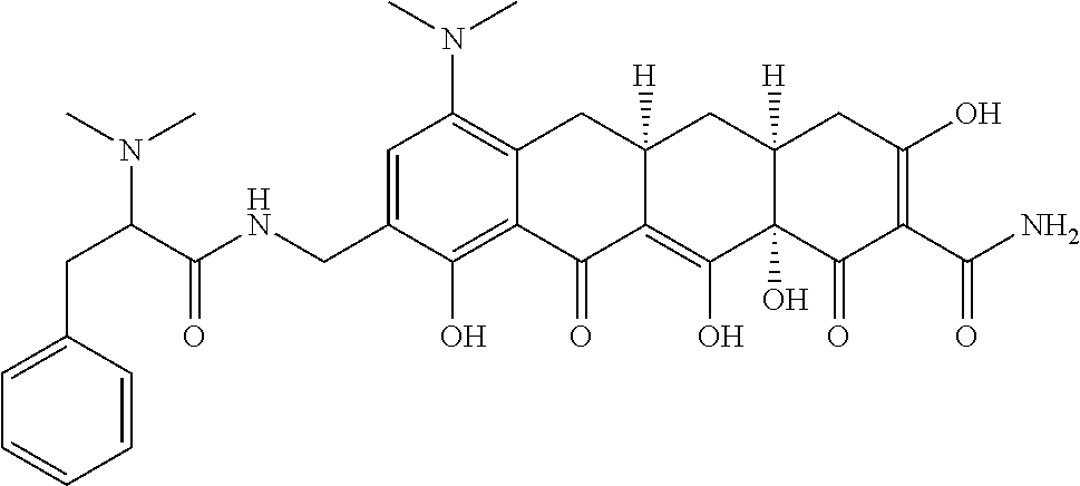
C1=C(CNC(C(CC2=CC=CC=C2)N(C)C)=O)C(O)=C2C(=C1N(C)C)CC1([H])C(=C(O)C3(O)C([H])(C1)CC(O)=C(C(N)=O)C3=O)C2=O
